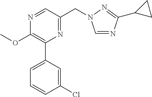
C1(OC)=C(C2=CC=CC(Cl)=C2)N=C(CN2C=NC(C3CC3)=N2)C=N1
